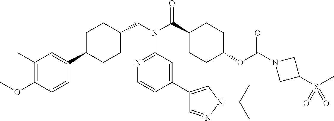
C1(C)=C(OC)C=CC(C2CCC(CN(C3=NC=CC(C4=CN(C(C)C)N=C4)=C3)C(=O)C3CCC(OC(=O)N4CC(S(C)(=O)=O)C4)CC3)CC2)=C1
